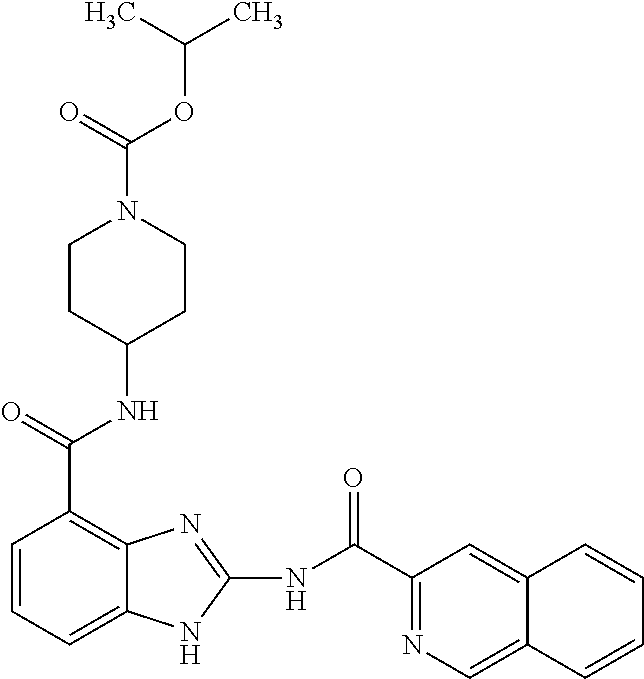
C1=CC=C2C(=C1C(NC1CCN(C(OC(C)C)=O)CC1)=O)N=C(NC(C1=NC=C3C(=C1)C=CC=C3)=O)N2
